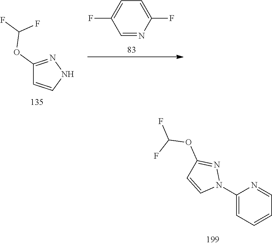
C1(OC(F)F)=NNC=C1.C1=NC(F)=CC=C1F.C1(N2N=C(OC(F)F)C=C2)=CC=CC=N1
